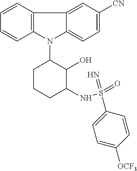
N1(C2CCCC(NS(=O)(=N)C3=CC=C([OCF3])C=C3)C2O)C2=C(C3=CC([CN])=CC=C13)C=CC=C2
